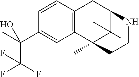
C1=CC2=C(C=C1C(C(F)(F)F)(C)O)C1(C)C(C)(C)C(C2)NCC1
